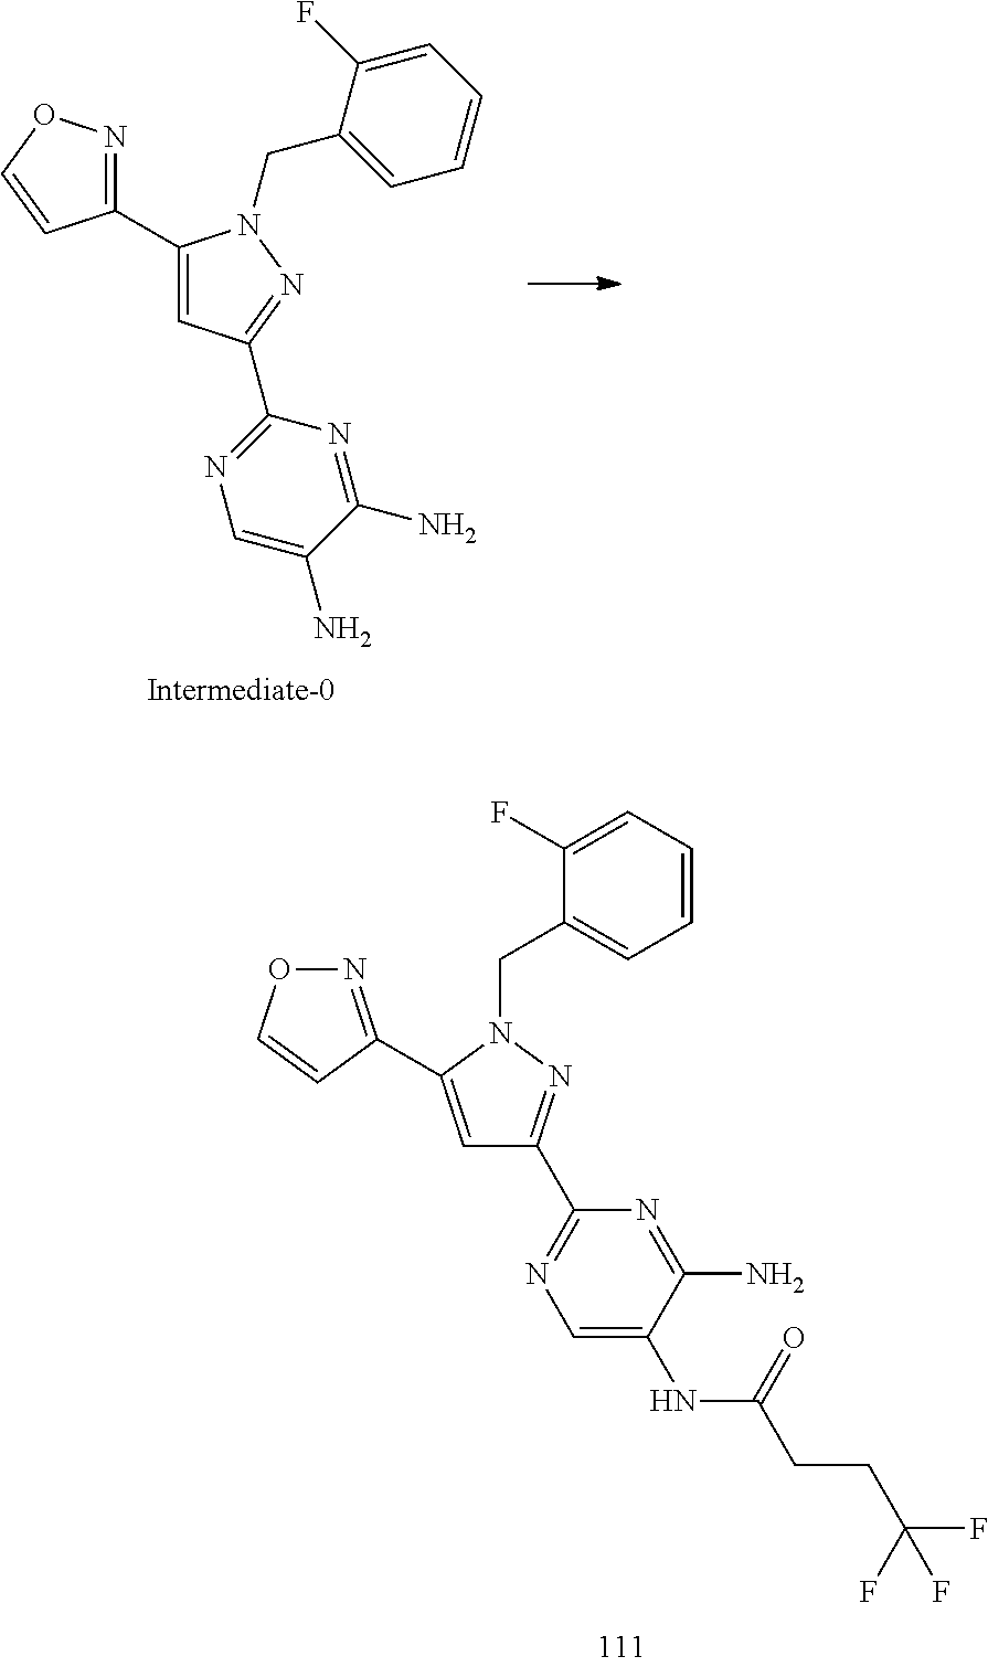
C1(C2=NOC=C2)=CC(C2=NC=C(N)C(N)=N2)=NN1CC1=CC=CC=C1F.C1=C(C2=NOC=C2)N(CC2=CC=CC=C2F)N=C1C1=NC=C(NC(CCC(F)(F)F)=O)C(N)=N1
